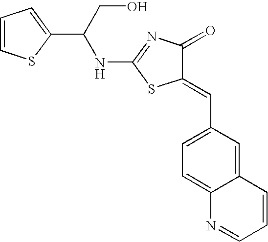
N(C1=NC(=O)C(=CC2=CC=C3C(=C2)C=CC=N3)S1)C(C1=CC=CS1)CO
